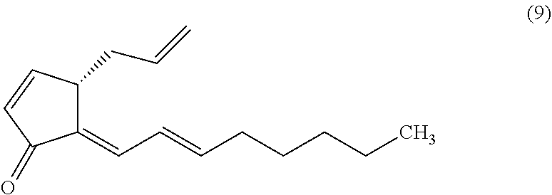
C1(=CC=CCCCCC)C(CC=C)C=CC1=O
